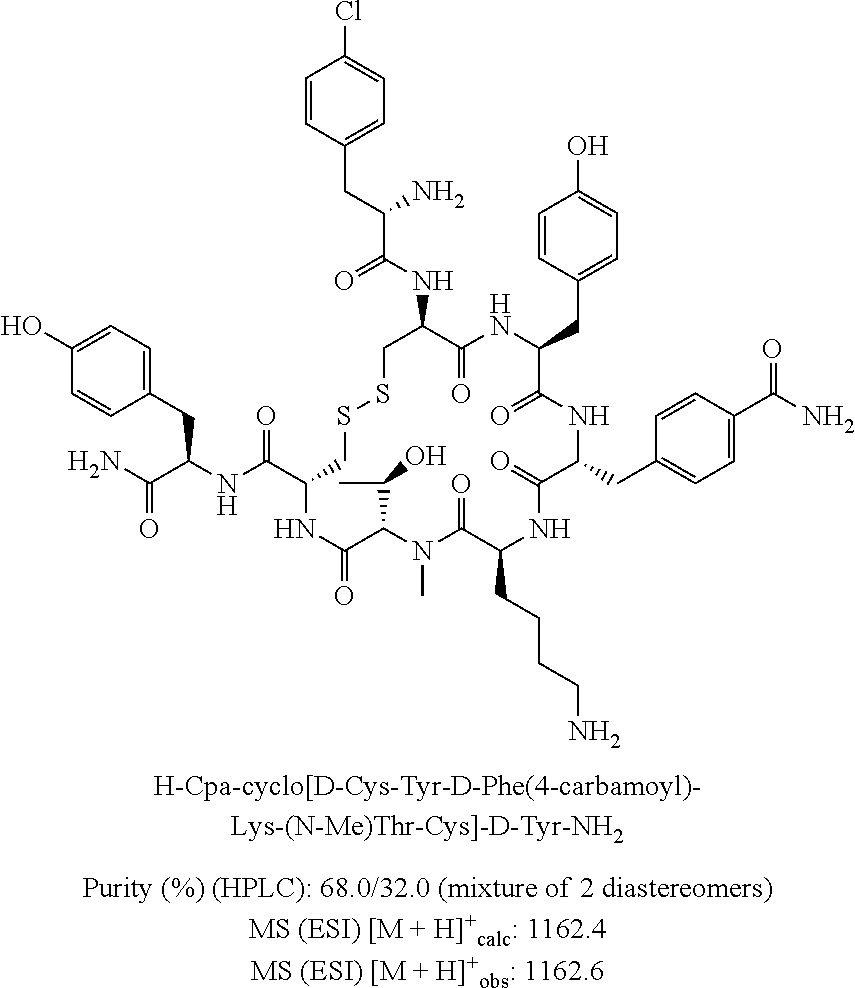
C1=CC(CC(C(NC2C(=O)NC(CC3=CC=C(O)C=C3)C(=O)NC(CC3=CC=C(C(=O)N)C=C3)C(=O)NC(CCCCN)C(=O)N(C)C(C(C)O)C(=O)NC(C(=O)NC(CC3=CC=C(O)C=C3)C(=O)N)CSSC2)=O)N)=CC=C1Cl
